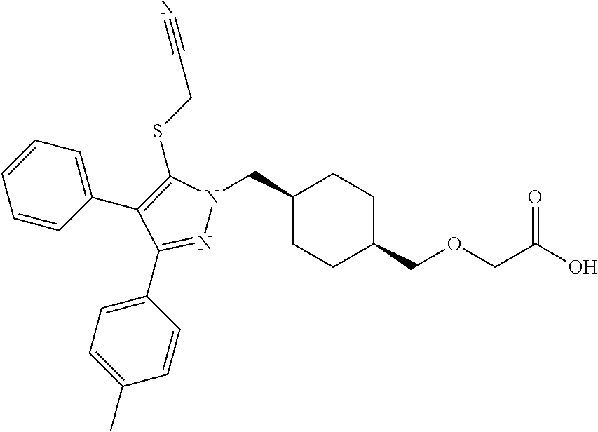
C1(CN2N=C(C3=CC=C(C)C=C3)C(C3=CC=CC=C3)=C2SCC#N)CCC(COCC(O)=O)CC1
